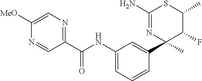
C1(C(NC2=CC=CC(C3(C)C(F)C(C)SC(N)=N3)=C2)=O)=NC=C([MeO])N=C1
